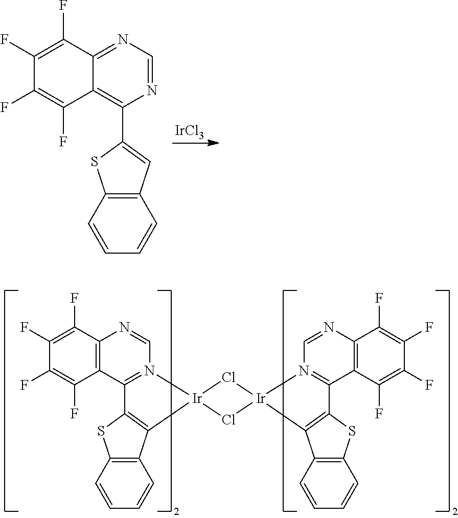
C1=NC2=C(C(F)=C(F)C(F)=C2F)C2=N1[Ir]1(C3=C2SC2=C3C=CC=C2)Cl[Ir]2(Cl1)N1=C(C3=C(N=C1)C(F)=C(F)C(F)=C3F)C1=C2C2=C(C=CC=C2)S1.C1=NC(C2=CC3=C(C=CC=C3)S2)=C2C(F)=C(F)C(F)=C(F)C2=N1.[IrCl3]
